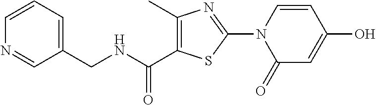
C1(=O)C=C(O)C=CN1C1=NC(C)=C(C(NCC2=CC=CN=C2)=O)S1
